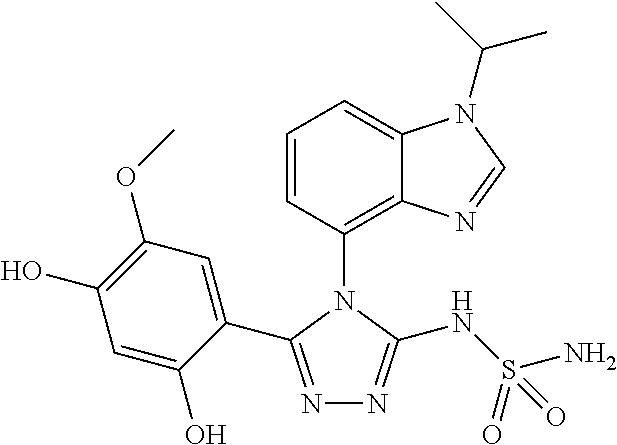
N1=C(C2=CC(OC)=C(O)C=C2O)N(C2=C3C(=CC=C2)N(C(C)C)C=N3)C(NS(=O)(N)=O)=N1
